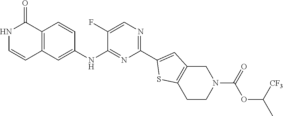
N1C=CC2=C(C1=O)C=CC(NC1=NC(C3=CC4=C(S3)CCN(C(OC([CF3])C)=O)C4)=NC=C1F)=C2
